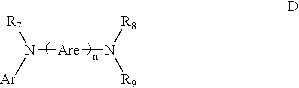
N([Are]N([R9])[R8])([Ar])[R7]
